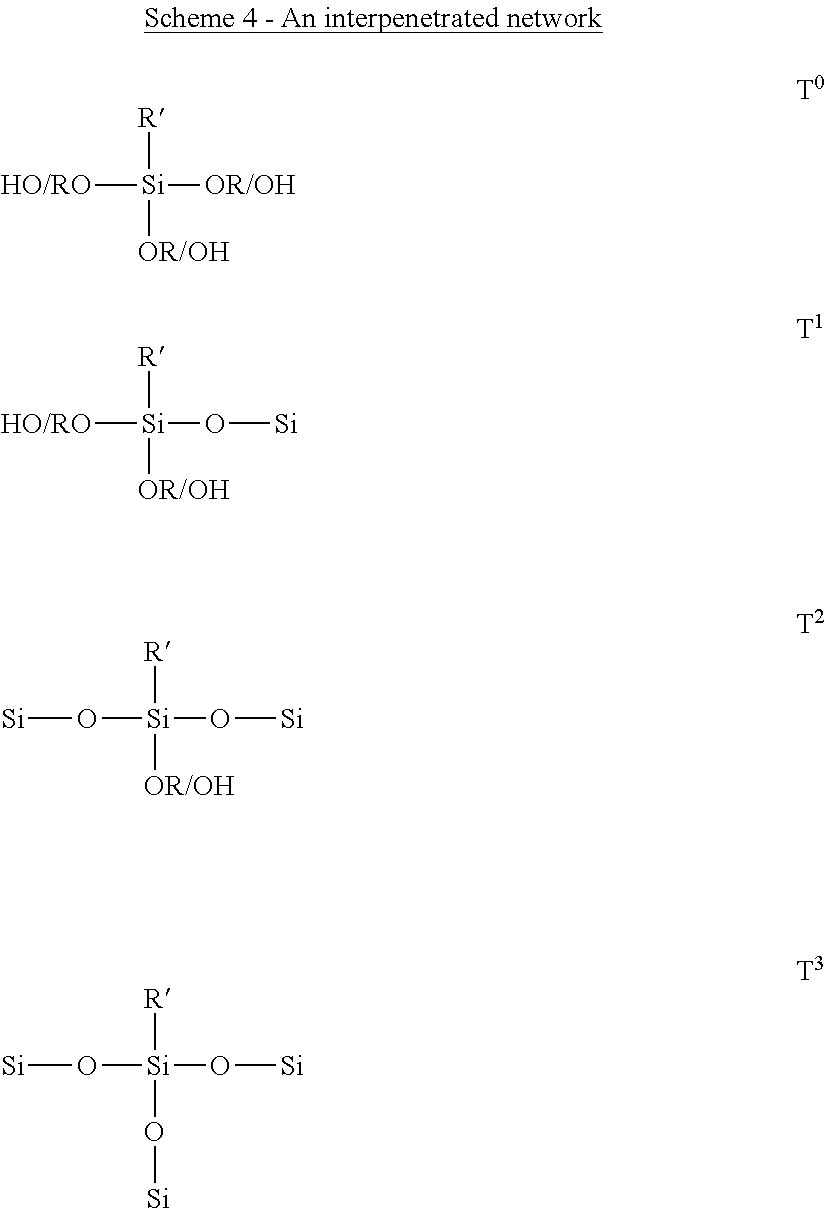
[R][Si]([OR/OH])([HO/RO])[OR/OH].[R][Si](O[Si])([HO/RO])[OR/OH].[R][Si](O[Si])(O[Si])[OR/OH].[R][Si](O[Si])(O[Si])O[Si]
